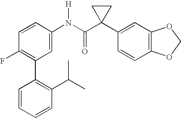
C1=CC(N(C(C2(C3=CC4=C(C=C3)OCO4)CC2)=O)[H])=CC(C2=C(C(C)C)C=CC=C2)=C1F
